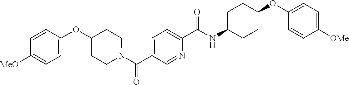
N(C(C1=CC=C(C(=O)N2CCC(OC3=CC=C([OMe])C=C3)CC2)C=N1)=O)C1CCC(OC2=CC=C([OMe])C=C2)CC1
